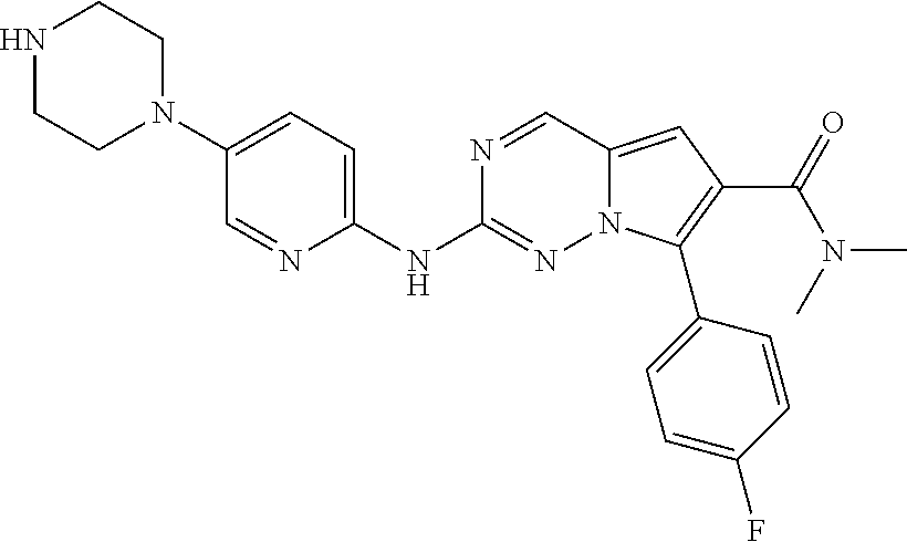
N1CCN(C2=CC=C(NC3=NN4C(=CC(C(=O)N(C)C)=C4C4=CC=C(F)C=C4)C=N3)N=C2)CC1
